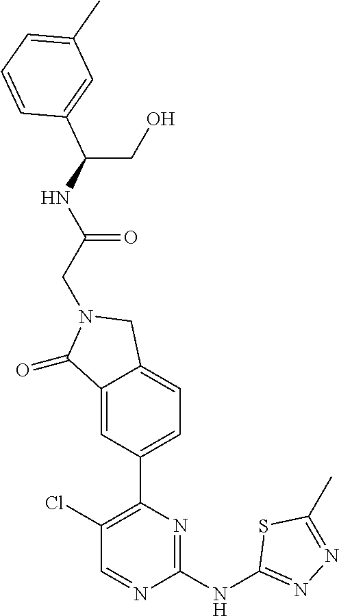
C1(=O)C2=CC(C3=C(Cl)C=NC(NC4=NN=C(C)S4)=N3)=CC=C2CN1CC(NC(CO)C1=CC(C)=CC=C1)=O
